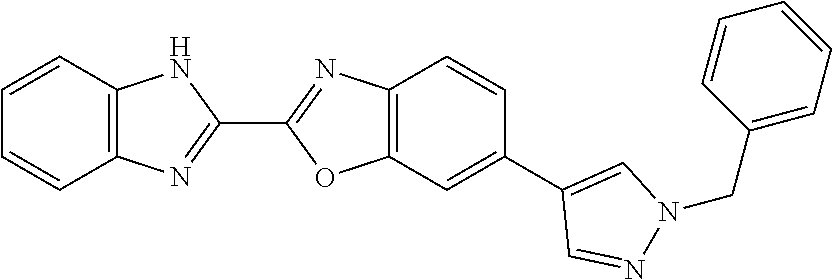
C12=C(N=C(C3=NC4=C(O3)C=C(C3=CN(CC5=CC=CC=C5)N=C3)C=C4)N1)C=CC=C2
